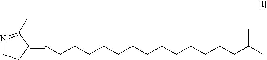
N1=C(C)C(=CCCCCCCCCCCCCCC(C)C)CC1
